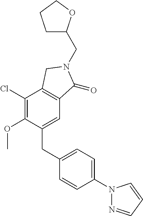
C1(Cl)=C(OC)C(CC2=CC=C(N3N=CC=C3)C=C2)=CC2=C1CN(CC1CCCO1)C2=O
